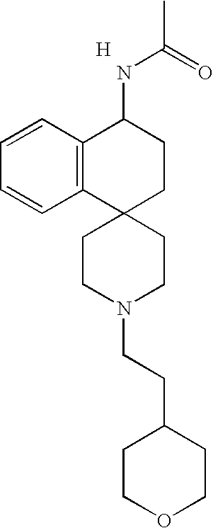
C12=C(C=CC=C1)C(NC(C)=O)CCC21CCN(CCC2CCOCC2)CC1.[H]
